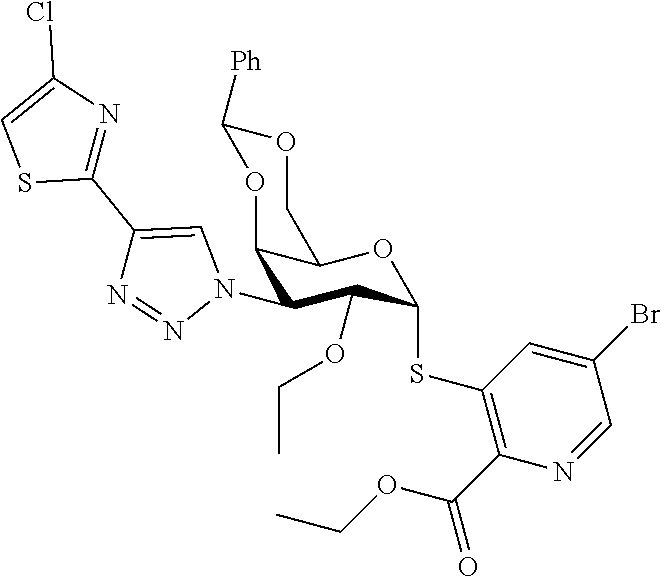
C12C(N3C=C(C4=NC(Cl)=CS4)N=N3)C(OCC)C(SC3=C(C(OCC)=O)N=CC(Br)=C3)OC1COC([Ph])O2
